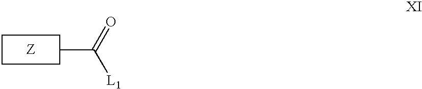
CC(=O)[L1]
